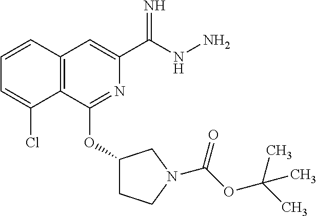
C1=CC2=C(C(Cl)=C1)C(OC1CCN(C(OC(C)(C)C)=O)C1)=NC(C(NN)=N)=C2
